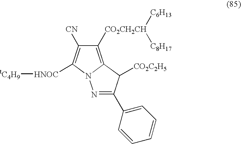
C1([CO2CH2CH]([C6H13])[C8H17])=C2N(C([HNOC][tC4H9])=C1[CN])N=C(C1=CC=CC=C1)C2[CO2C2H5]
